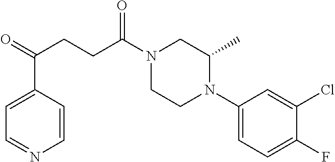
C1(N2CCN(C(CCC(=O)C3=CC=NC=C3)=O)CC2C)=CC=C(F)C(Cl)=C1
